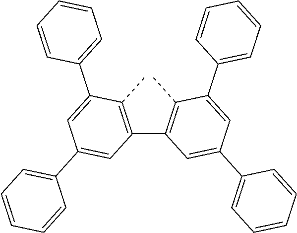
C1(C2=C(C)C(C3=CC=CC=C3)=CC(C3=CC=CC=C3)=C2)=C(C)C(C2=CC=CC=C2)=CC(C2=CC=CC=C2)=C1
